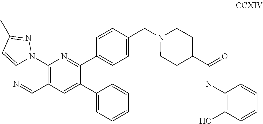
C12=C(C=C(C3=CC=CC=C3)C(C3=CC=C(CN4CCC(C(=O)NC5=C(O)C=CC=C5)CC4)C=C3)=N1)C=NC1=CC(C)=NN21
